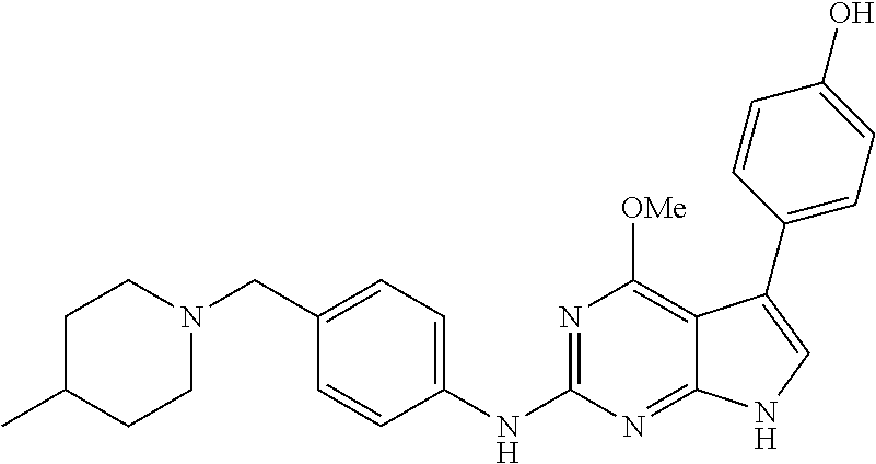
C1C(C)CCN(CC2=CC=C(NC3=NC([OMe])=C4C(=N3)NC=C4C3=CC=C(O)C=C3)C=C2)C1
